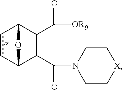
c1cC2OC1C(C([OR9])=O)C2C(N1CC[X]CC1)=O
